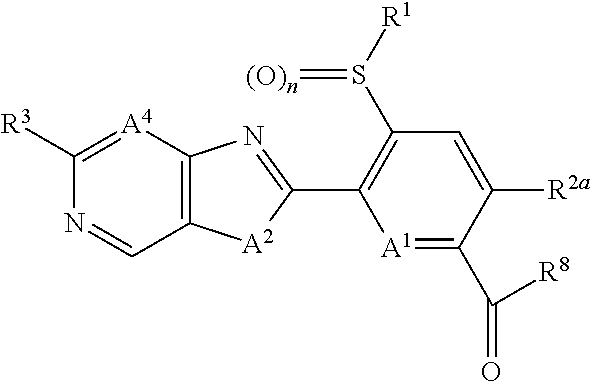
[A1]1=C(C(=O)[R8])C([R2a])=CC(S([R1])=[(O)n])=C1C1=NC2=C([A2]1)C=NC([R3])=[A4]2
